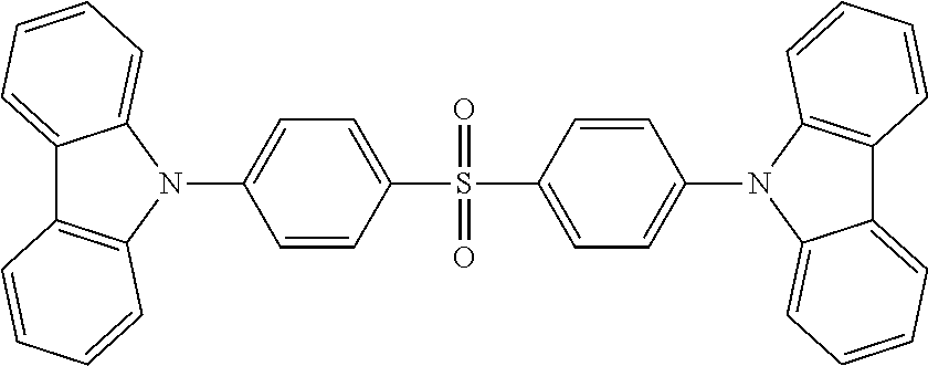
C1=CC(S(=O)(C2=CC=C(N3C4=CC=CC=C4C4=C3C=CC=C4)C=C2)=O)=CC=C1N1C2=CC=CC=C2C2=C1C=CC=C2
